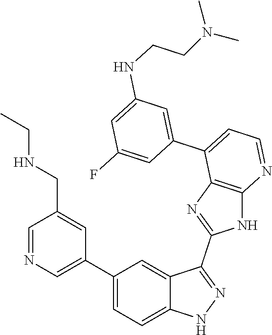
C1=NC=C(C2=CC=C3C(=C2)C(C2=NC4=C(N2)N=CC=C4C2=CC(NCCN(C)C)=CC(F)=C2)=NN3)C=C1CNCC
